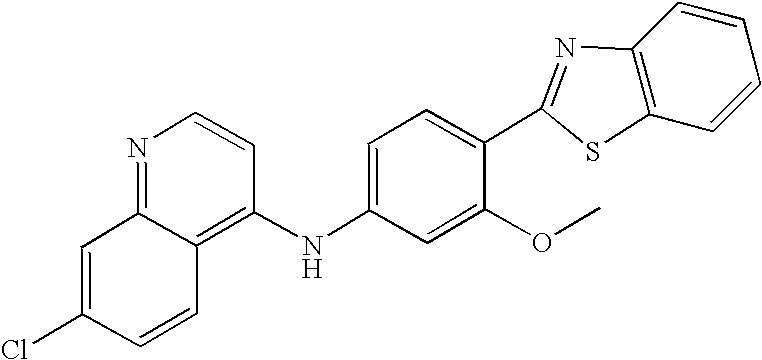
C12=C(C=CC=C1)SC(C1=CC=C(NC3=C4C(=NC=C3)C=C(Cl)C=C4)C=C1OC)=N2
